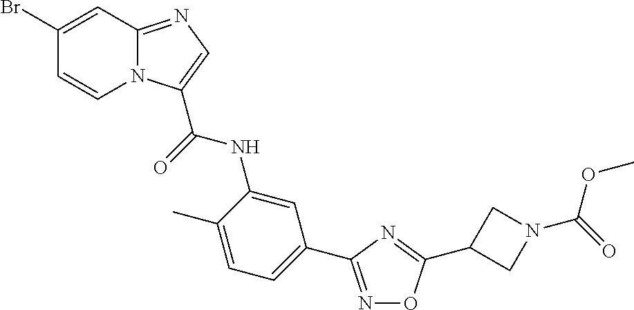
N1=C(C2=CC=C(C)C(NC(=O)C3=CN=C4N3C=CC(Br)=C4)=C2)N=C(C2CN(C(=O)OC)C2)O1
